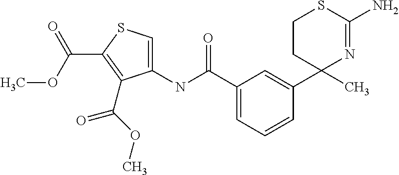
C1CC(C)(C2=CC(C(NC3=CSC(C(OC)=O)=C3C(OC)=O)=O)=CC=C2)N=C(N)S1
